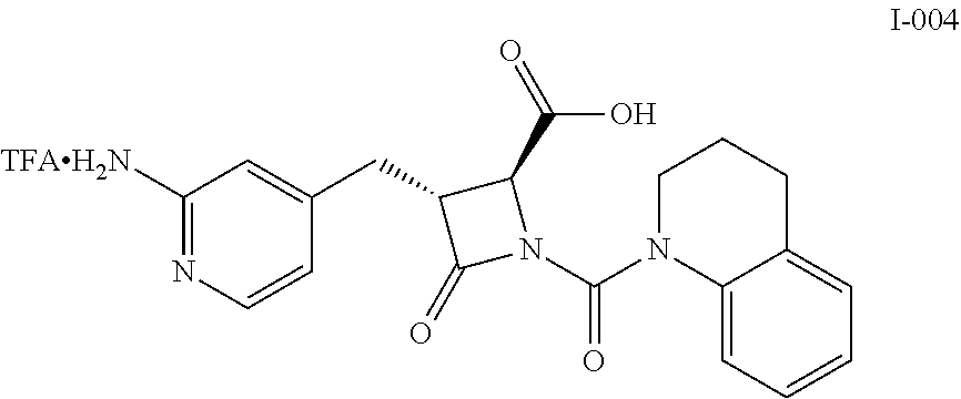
N1=C([TFAH2N])C=C(CC2C(C(=O)O)N(C(N3C4=CC=CC=C4CCC3)=O)C2=O)C=C1
